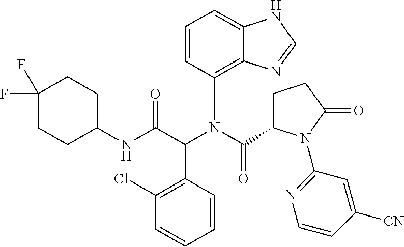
C1=CC(C(C(NC2CCC(F)(F)CC2)=O)N(C(=O)C2CCC(=O)N2C2=NC=CC([CN])=C2)C2=C3C(=CC=C2)NC=N3)=C(Cl)C=C1
